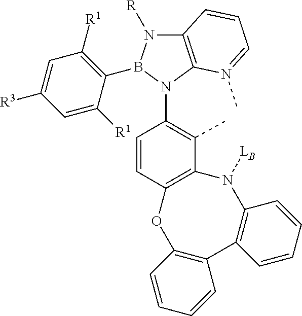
CC1=C(N2C3=C(N([R])B2C2=C([R1])C=C([R3])C=C2[R1])C=CC=N3C)C=CC2=C1N([LB])C1=C(C3=C(O2)C=CC=C3)C=CC=C1
